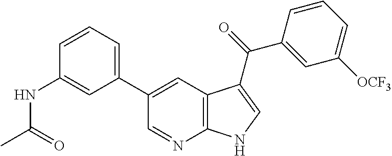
C1(NC(C)=O)=CC(C2=CC3=C(N=C2)NC=C3C(C2=CC([OCF3])=CC=C2)=O)=CC=C1
